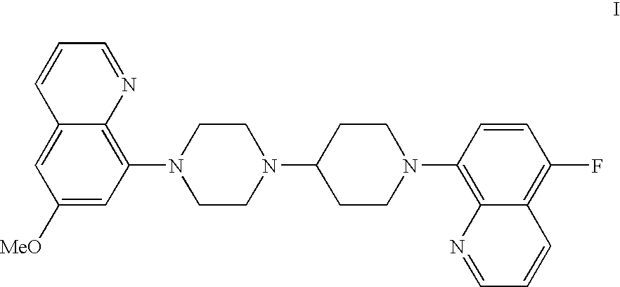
C1([MeO])=CC(N2CCN(C3CCN(C4=C5C(=C(F)C=C4)C=CC=N5)CC3)CC2)=C2C(=C1)C=CC=N2
